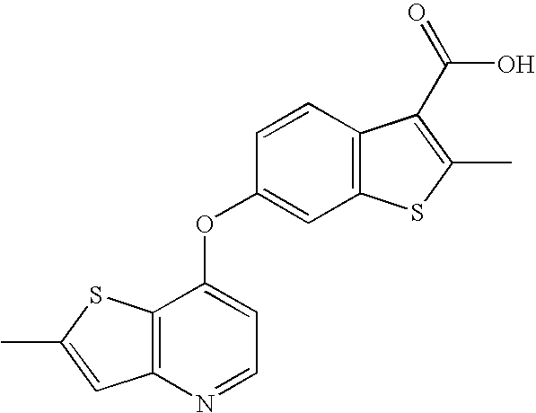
CC1=CC2=C(S1)C(OC1=CC3=C(C=C1)C(C(=O)O)=C(C)S3)=CC=N2
